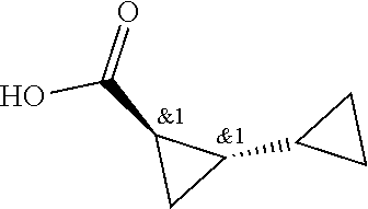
OC(C1C(C2CC2)C1)=O
